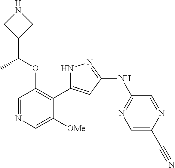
C1=NC=C([OMe])C(C2=CC(NC3=NC=C(C#N)N=C3)=NN2)=C1OC(C1CNC1)C
